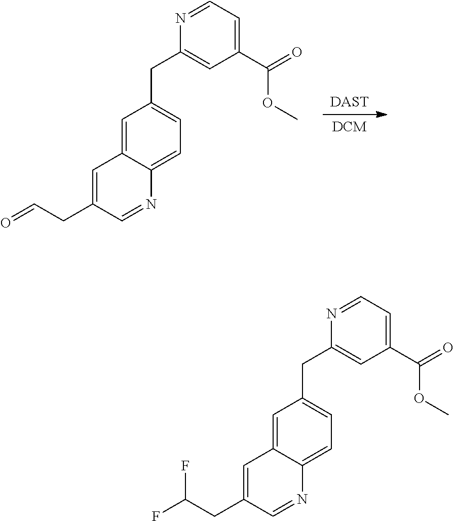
[DAST].[DCM].C(C1=CC(C(OC)=O)=CC=N1)C1=CC=C2C(=C1)C=C(CC=O)C=N2.C(C1=CC(C(OC)=O)=CC=N1)C1=CC=C2C(=C1)C=C(CC(F)F)C=N2
